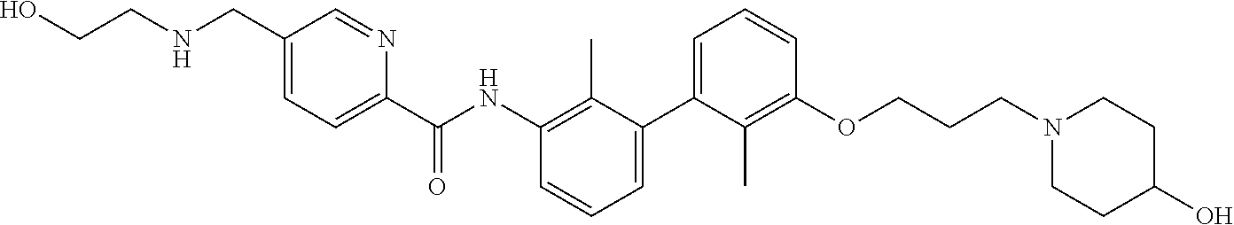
C1=C(C2=CC=CC(NC(C3=CC=C(CNCCO)C=N3)=O)=C2C)C(C)=C(OCCCN2CCC(O)CC2)C=C1
